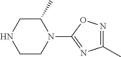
C1C(C)N(C2=NC(C)=NO2)CCN1
